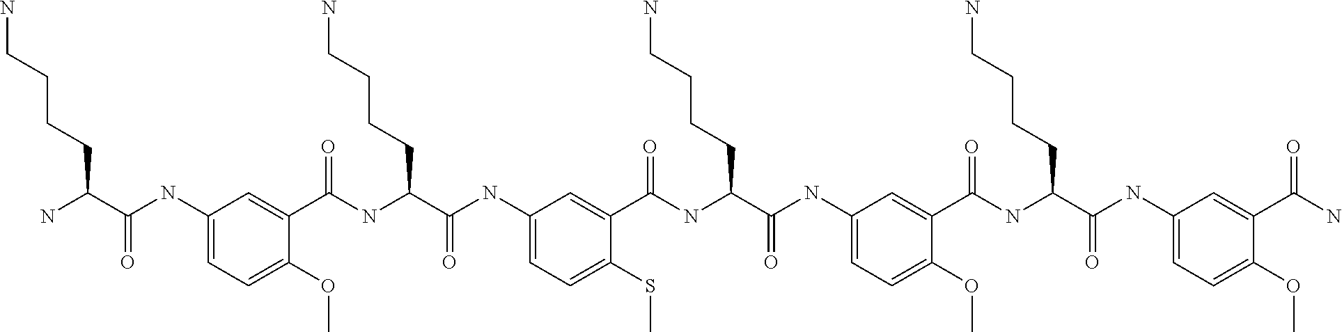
C1(NC(C(N)CCCCN)=O)=CC=C(OC)C(C(NC(C(NC2=CC=C(SC)C(C(NC(C(NC3=CC=C(OC)C(C(NC(C(NC4=CC=C(OC)C(C(N)=O)=C4)=O)CCCCN)=O)=C3)=O)CCCCN)=O)=C2)=O)CCCCN)=O)=C1
